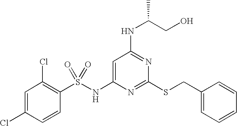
C1=C(NS(C2=C(Cl)C=C(Cl)C=C2)(=O)=O)N=C(SCC2=CC=CC=C2)N=C1NC(CO)C
